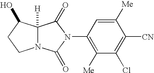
C1(N2C(=O)C3([H])N(C2=O)CCC3O)=C([Me])C(Cl)=C([CN])C([Me])=C1
